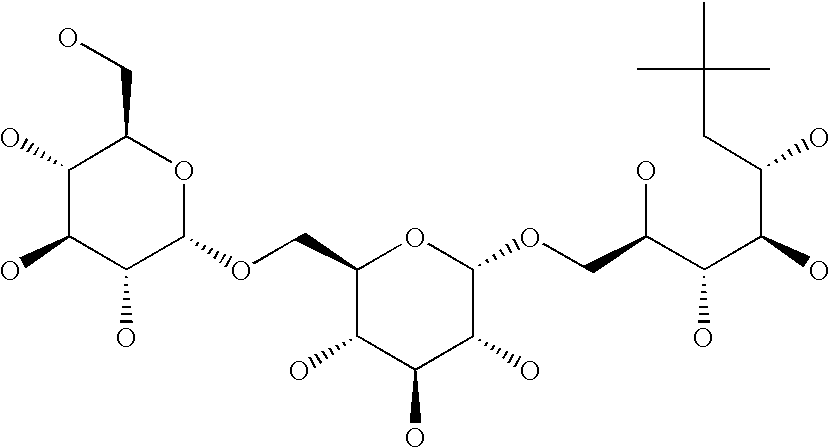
C1(O)C(O)C(O)C(OCC2C(O)C(O)C(O)C(OCC(C(C(O)C(O)CC(C)(C)C)O)O)O2)OC1CO
